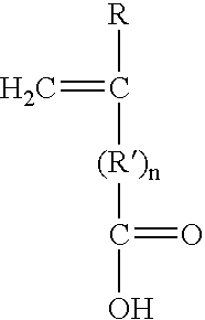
[R]C(=C)[(R)n]C(=O)O
